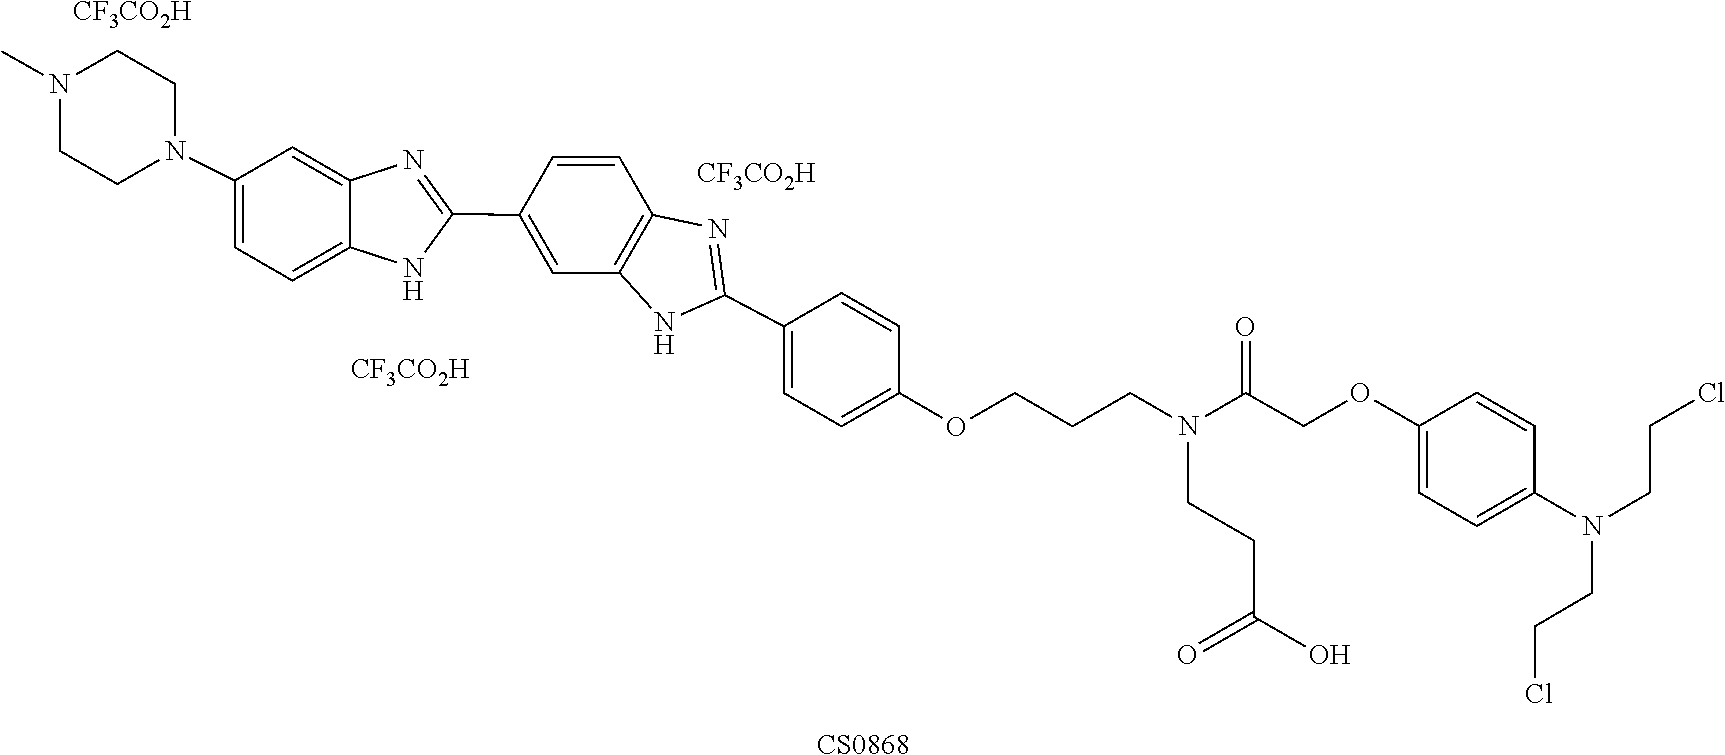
[CS0868].N(CCCl)(C1=CC=C(OCC(N(CCCOC2=CC=C(C3=NC4=C(C=C(C5=NC6=CC(N7CCN(C)CC7)=CC=C6N5)C=C4)N3)C=C2)CCC(O)=O)=O)C=C1)CCCl.[CF3CO2H].[CF3CO2H].[CF3CO2H]
